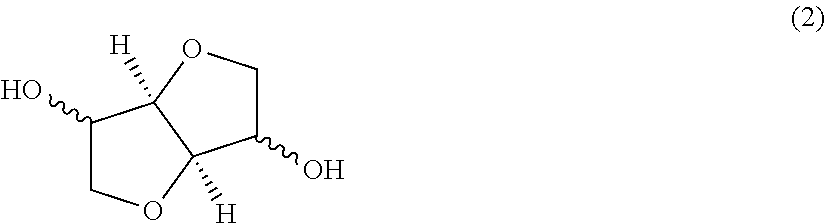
C1(O)COC2([H])C1([H])OCC2O
